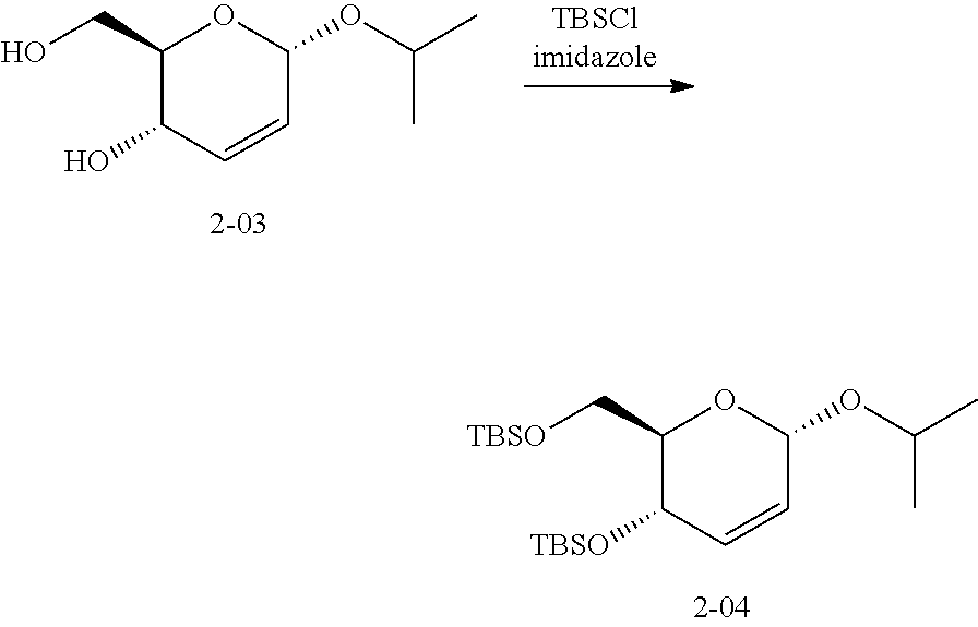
C1(C[TBSO])C([TBSO])C=CC(OC(C)C)O1.C1(CO)C(O)C=CC(OC(C)C)O1
